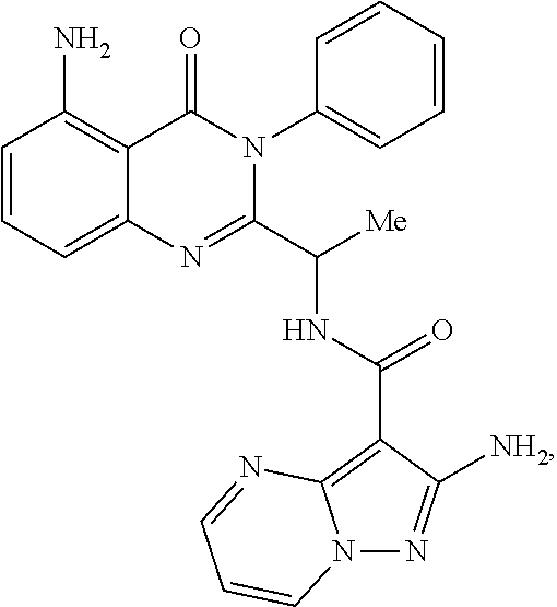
C1=CC=C2C(=C1N)C(=O)N(C1=CC=CC=C1)C(C([Me])NC(=O)C1=C3N(N=C1[NH2])C=CC=N3)=N2
